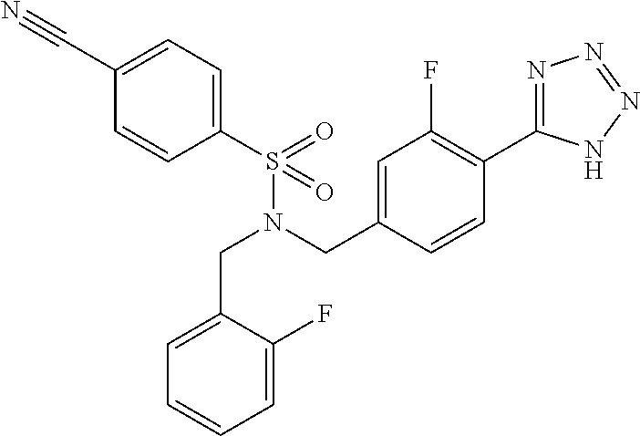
C1(C#N)=CC=C(S(N(CC2=CC(F)=C(C3=NN=NN3)C=C2)CC2=CC=CC=C2F)(=O)=O)C=C1
